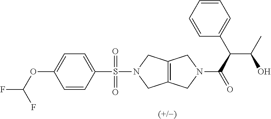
C1=CC(S(=O)(N2CC3=C(C2)CN(C(C(C2=CC=CC=C2)C(C)O)=O)C3)=O)=CC=C1OC(F)F
